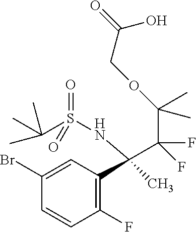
C1(Br)=CC(C(C(F)(C(C)(C)OCC(O)=O)F)(NS(C(C)(C)C)(=O)=O)C)=C(F)C=C1
